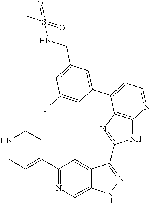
C1(C2=NC=C3C(=C2)C(C2=NC4=C(N2)N=CC=C4C2=CC(CNS(C)(=O)=O)=CC(F)=C2)=NN3)=CCNCC1
